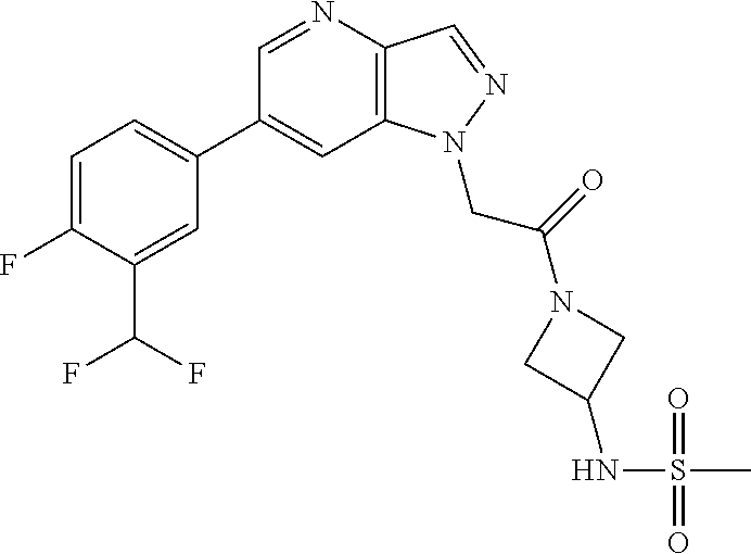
C1(C2=CC=C(F)C(C(F)F)=C2)=CC2=C(C=NN2CC(=O)N2CC(NS(C)(=O)=O)C2)N=C1
